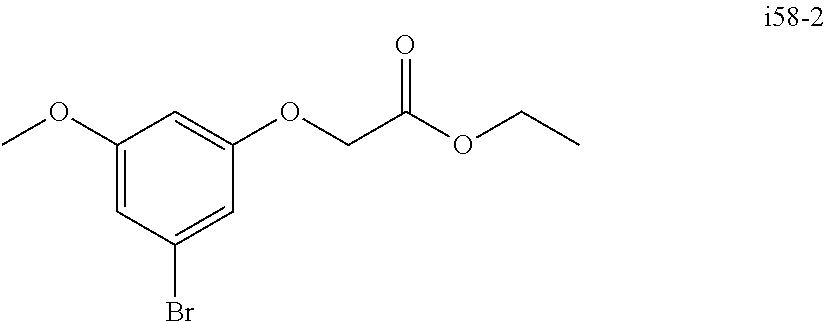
C1(OC)=CC(Br)=CC(OCC(OCC)=O)=C1
